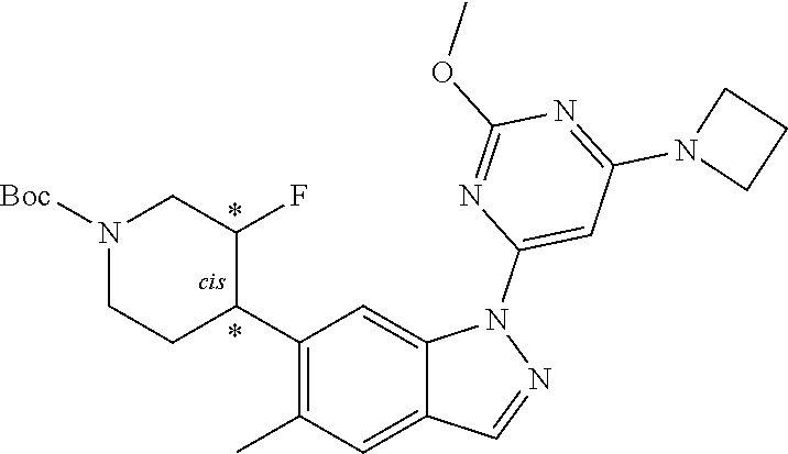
C12=CC(C)=C(C3C(F)CN([Boc])CC3)C=C1N(C1=CC(N3CCC3)=NC(OC)=N1)N=C2
